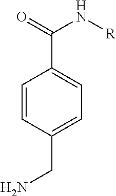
C1=CC(CN)=CC=C1C(=O)N[R]
